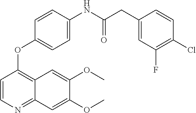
C1(OC2=C3C=C(OC)C(OC)=CC3=NC=C2)=CC=C(NC(CC2=CC(F)=C(Cl)C=C2)=O)C=C1
